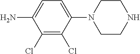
C1(Cl)=C(Cl)C(N2CCNCC2)=CC=C1N
